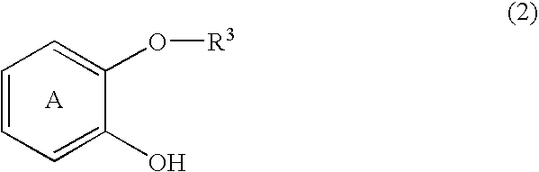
C1=CC=C(O)C(O[R3])=C1
